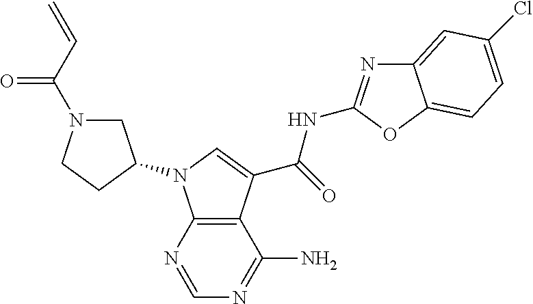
C12=C(N=CN=C1N)N(C1CN(C(C=C)=O)CC1)C=C2C(=O)NC1=NC2=CC(Cl)=CC=C2O1
